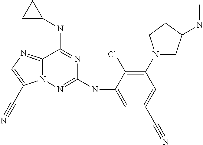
C12=NC=C(C#N)N1N=C(NC1=CC(C#N)=CC(N3CC(NC)CC3)=C1Cl)N=C2NC1CC1
